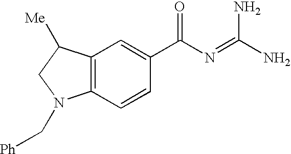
C12=C(C=CC(C(N=C(N)N)=O)=C1)N(C[Ph])CC2[Me]
